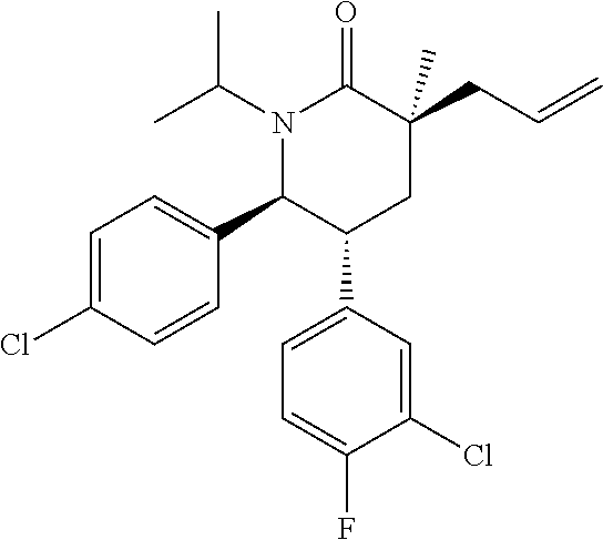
C1=C(Cl)C=CC(C2C(C3=CC=C(F)C(Cl)=C3)CC(C)(CC=C)C(=O)N2C(C)C)=C1
